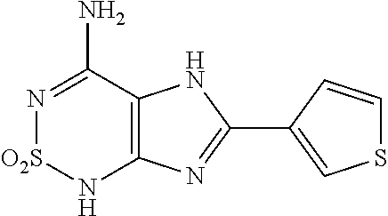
C12=C(C(N)=N[O2S]N1)NC(C1=CSC=C1)=N2
